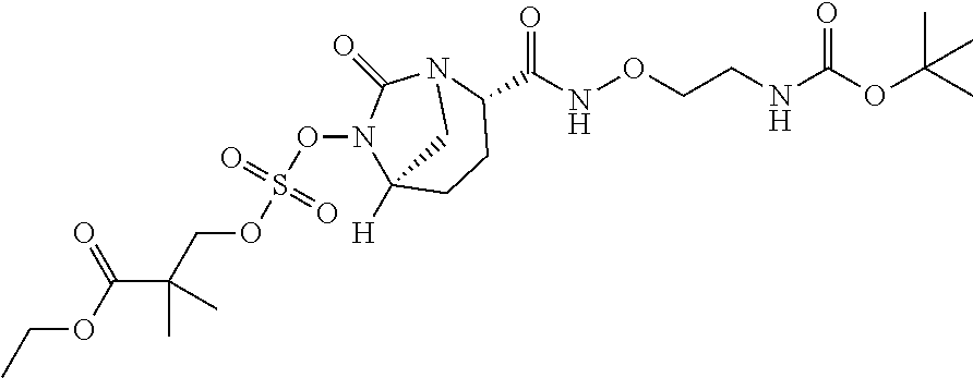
C(CNC(OC(C)(C)C)=O)ONC(C1N2C(=O)N(OS(OCC(C(OCC)=O)(C)C)(=O)=O)C([H])(CC1)C2)=O
